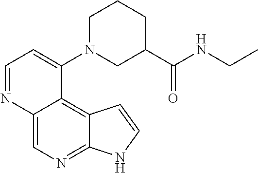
C1=NC2=CN=C3C(=C2C(N2CC(C(NCC)=O)CCC2)=C1)C=CN3
